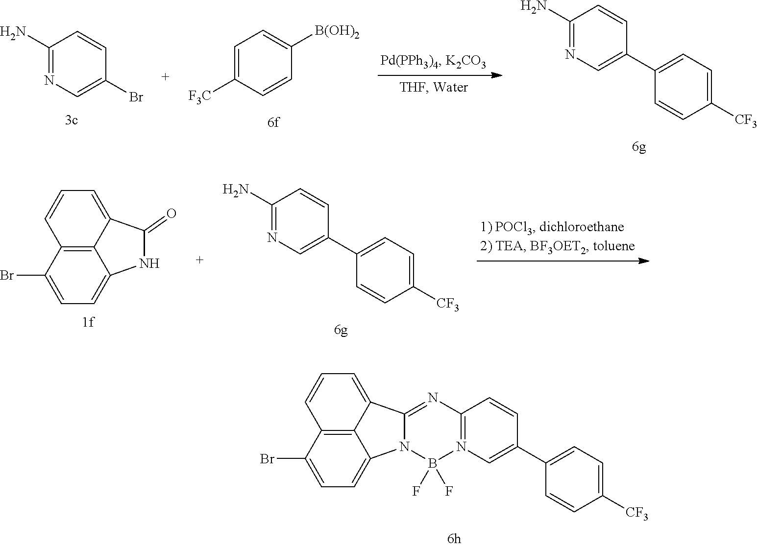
C12=C3C(=CC=C1Br)N1C(=NC4=N(B1(F)F)C=C(C1=CC=C([CF3])C=C1)C=C4)C3=CC=C2.C1(N)=NC=C(Br)C=C1.C1=C([F3C])C=CC([B(OH)2])=C1.C1(N)=NC=C(C2=CC=C([CF3])C=C2)C=C1.C12=C3C(=CC=C1Br)NC(=O)C3=CC=C2.C1(N)=NC=C(C2=CC=C([CF3])C=C2)C=C1
